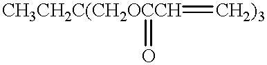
[CH3CH2C(CH2OCCH](=[CH2)3])=O
